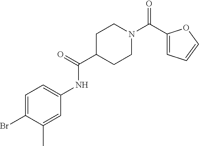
C1(C(N2CCC(C(NC3=CC=C(Br)C(C)=C3)=O)CC2)=O)=CC=CO1
